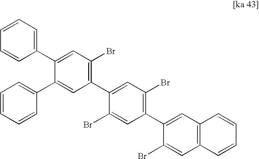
C1(C2=CC(Br)=C(C3=CC4=C(C=C3Br)C=CC=C4)C=C2Br)=C(Br)C=C(C2=CC=CC=C2)C(C2=CC=CC=C2)=C1
